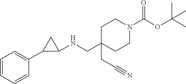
C1(C2=CC=CC=C2)C(NCC2(CC#N)CCN(C(OC(C)(C)C)=O)CC2)C1
